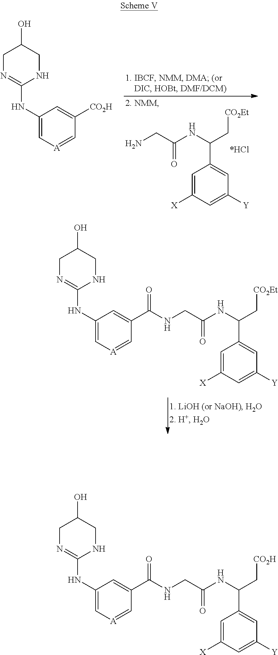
C1N=C(NC2=C[A]=CC(C(NCC(NC(C[CO2Et])C3=CC([Y])=CC([X])=C3)=O)=O)=C2)NCC1O.C1=C([X])C=C([Y])C=C1C(C[CO2Et])NC(CN)=O.C1N=C(NC2=C[A]=CC([CO2H])=C2)NCC1O.C1N=C(NC2=C[A]=CC(C(NCC(NC(C[CO2H])C3=CC([Y])=CC([X])=C3)=O)=O)=C2)NCC1O
